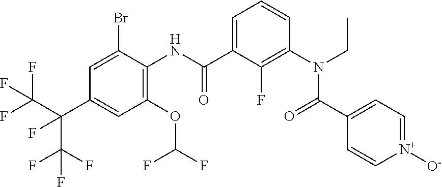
C1=C(C(NC2=C(OC(F)F)C=C(C(C(F)(F)F)(C(F)(F)F)F)C=C2Br)=O)C(F)=C(N(CC)C(C2=CC=[N+]([O-])C=C2)=O)C=C1
